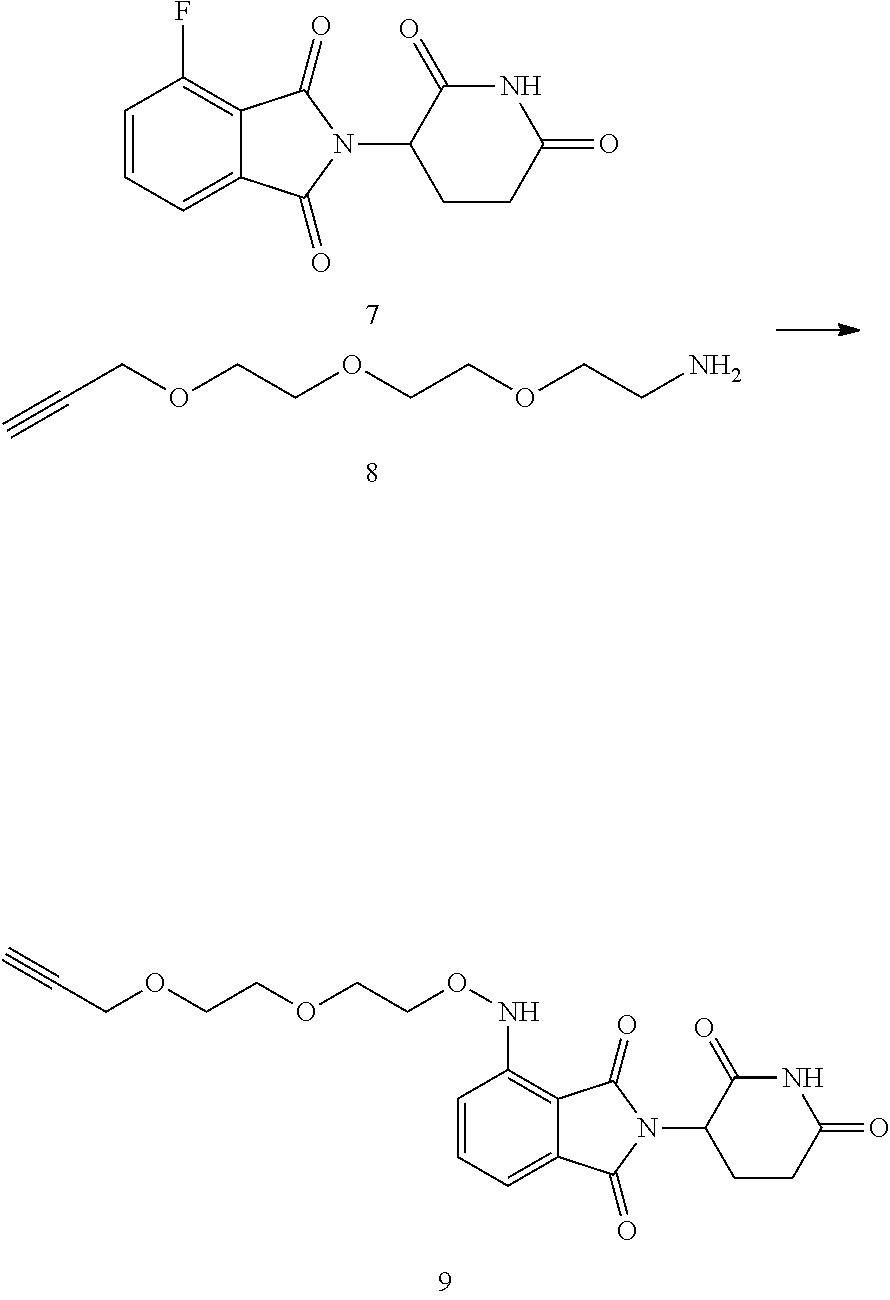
FC1=C2C(=CC=C1)C(=O)N(C1CCC(=O)NC1=O)C2=O.C(COCCOCCOCCN)#C.C(COCCOCCONC1=C2C(=CC=C1)C(=O)N(C1CCC(=O)NC1=O)C2=O)#C
